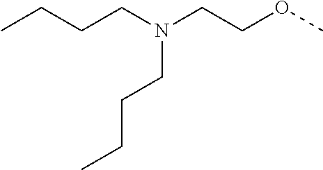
CCCCN(CCOC)CCCC
